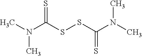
CN(C)C(SSC(N(C)C)=S)=S
